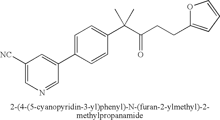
C1([NC])=CN=CC(C2=CC=C(C(C(CCC3=CC=CO3)=O)(C)C)C=C2)=C1
